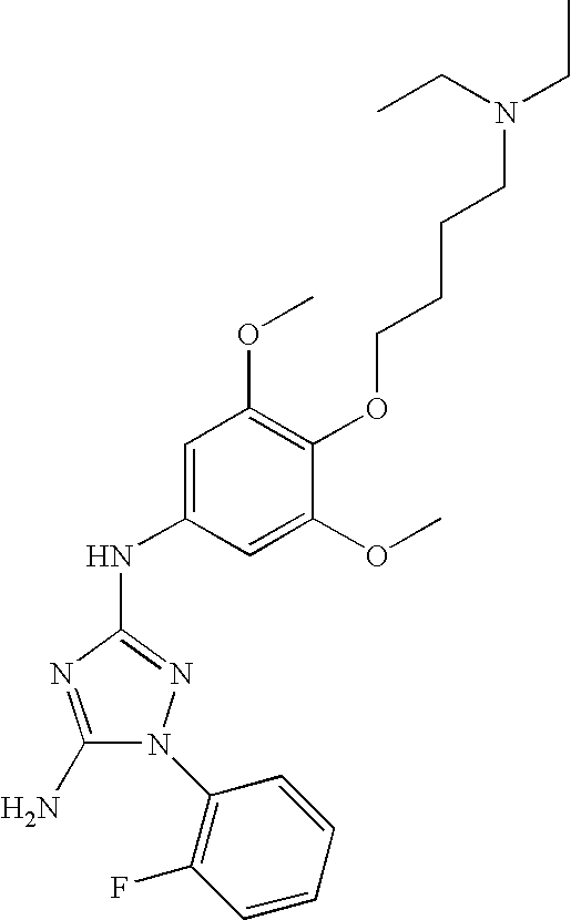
C1(N)=NC(NC2=CC(OC)=C(OCCCCN(CC)CC)C(OC)=C2)=NN1C1=C(F)C=CC=C1
